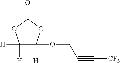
C1([H])([H])C([H])(OCC#C[CF3])OC(=O)O1
